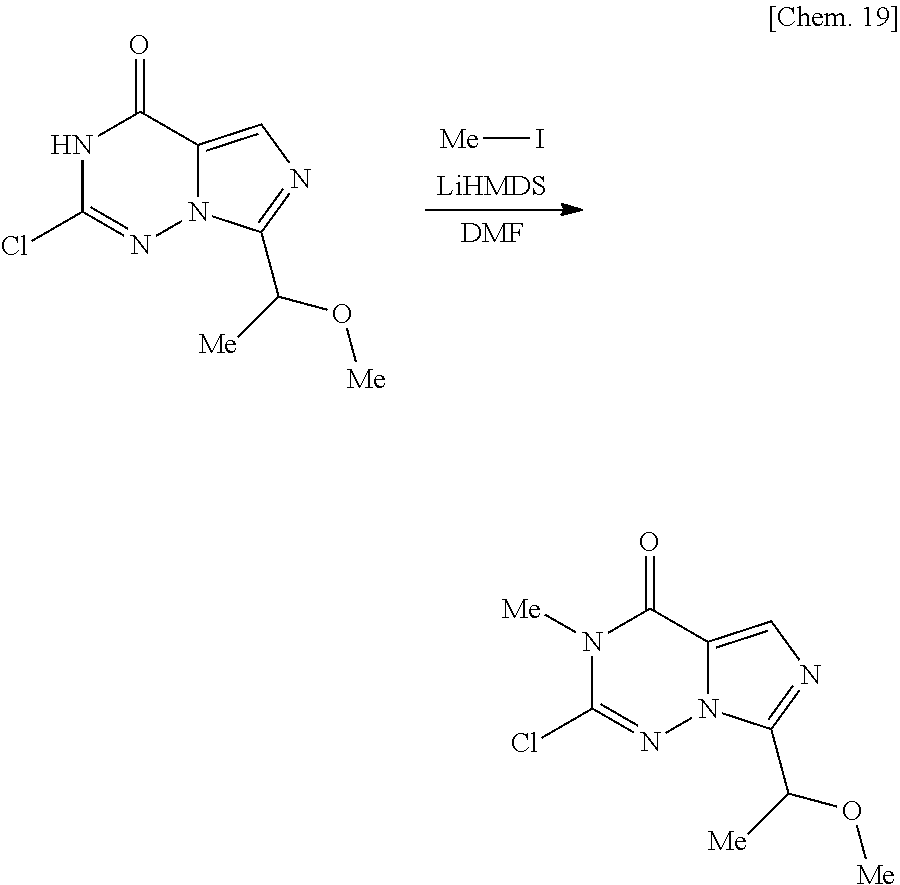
N1([Me])C(Cl)=NN2C(=CN=C2C([Me])O[Me])C1=O.N1C(Cl)=NN2C(=CN=C2C([Me])O[Me])C1=O.[LiHMDS].[Me]I.[DMF]
